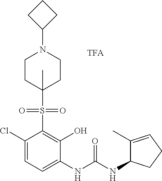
C1(Cl)=CC=C(NC(NC2C(C)=CCC2)=O)C(O)=C1S(=O)(=O)C1(C)CCN(C2CCC2)CC1
